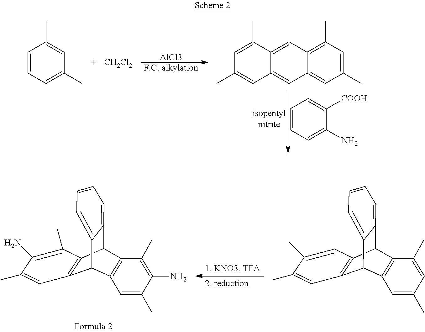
[AlCl3].[F.C. alkylation].C1=CC=C(N)C([COOH])=C1.C12=C(C)C=C(C)C=C1C=C1C(=C2)C(C)=CC(C)=C1.C1=CC=C(C)C=C1C.[CH2Cl2].C12C3=C(C(C4=CC=CC=C14)C1=C2C=C(C)C(C)=C1)C=C(C)C=C3C.C12C3=C(C(C4=CC=CC=C14)C1=C2C(C)=C(N)C(C)=C1)C=C(C)C(N)=C3C
